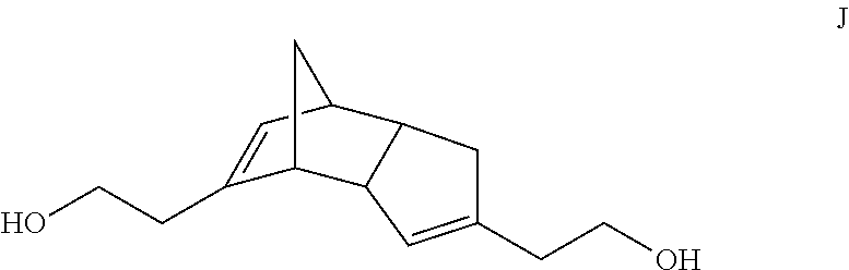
C1(CCO)=CC2C3C(CCO)=CC(C2C1)C3
